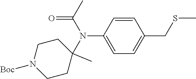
C1=CC(N(C2(C)CCN([Boc])CC2)C(C)=O)=CC=C1CSC
